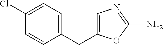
C1(CC2=CN=C(N)O2)=CC=C(Cl)C=C1
